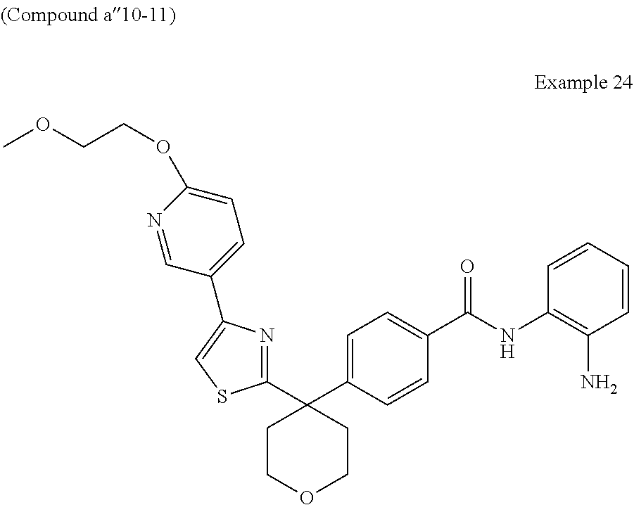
C1=CC(NC(C2=CC=C(C3(C4=NC(C5=CC=C(OCCOC)N=C5)=CS4)CCOCC3)C=C2)=O)=C(N)C=C1
